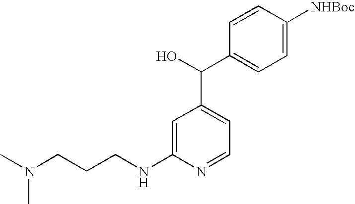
C1(NCCCN(C)C)=CC(C(C2=CC=C([NHBoc])C=C2)O)=CC=N1
